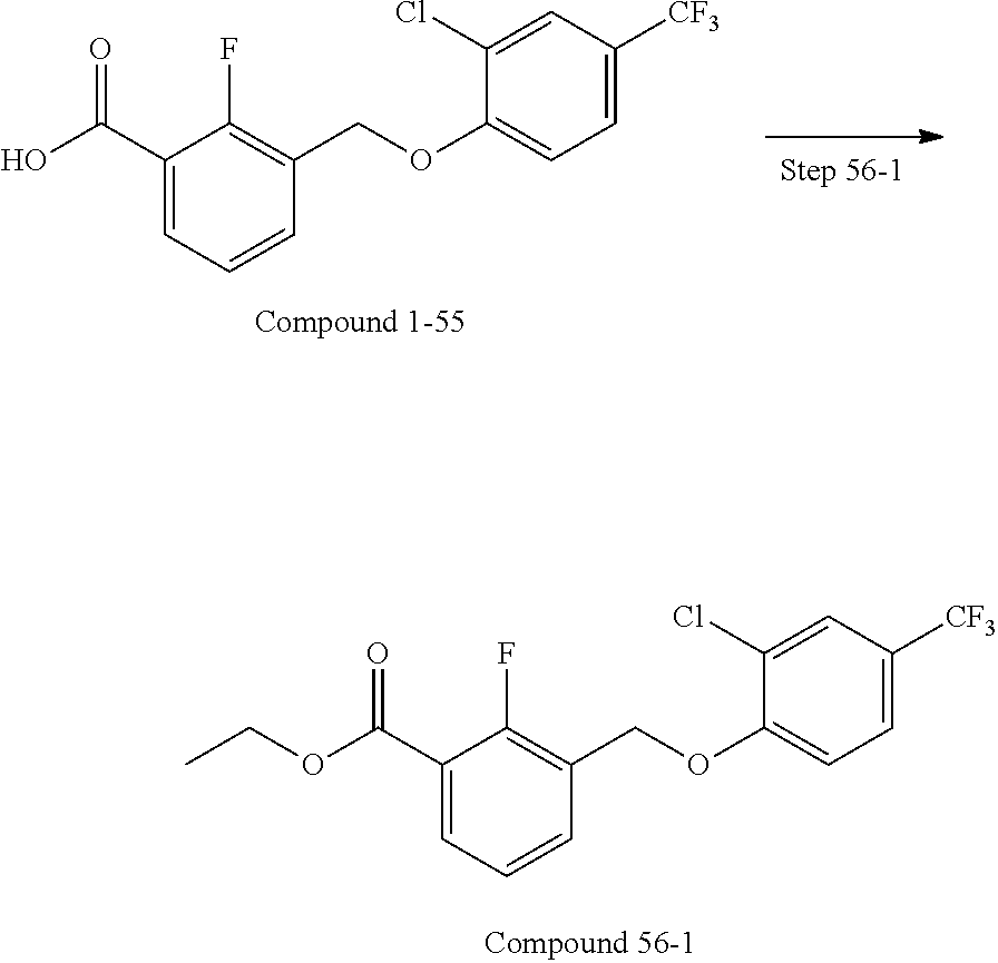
C1(C(OCC)=O)=CC=CC(COC2=CC=C([CF3])C=C2Cl)=C1F.C1(C(O)=O)=CC=CC(COC2=CC=C([CF3])C=C2Cl)=C1F
